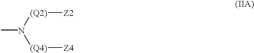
N([(Q2)][Z2])([(Q4)][Z4])C
